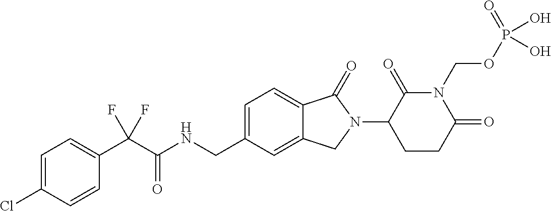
C1=C(Cl)C=CC(C(C(NCC2=CC=C3C(=C2)CN(C2CCC(=O)N(COP(=O)(O)O)C2=O)C3=O)=O)(F)F)=C1
